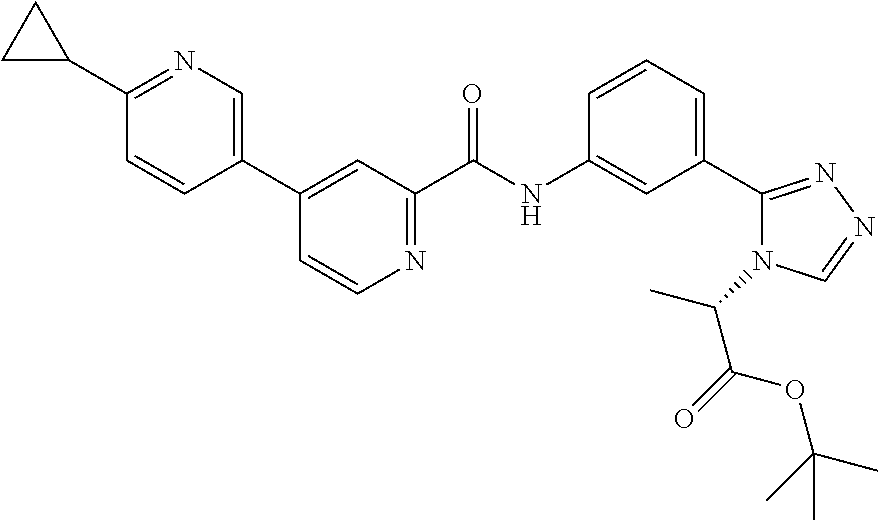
C1(C2CC2)=NC=C(C2=CC(C(NC3=CC(C4=NN=CN4C(C)C(=O)OC(C)(C)C)=CC=C3)=O)=NC=C2)C=C1
